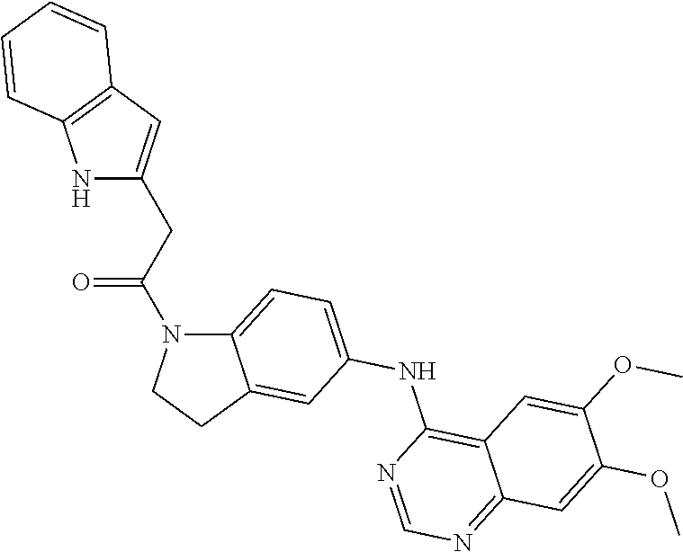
C12=CC=C(NC3=C4C(=NC=N3)C=C(OC)C(OC)=C4)C=C1CCN2C(CC1=CC2=C(N1)C=CC=C2)=O
